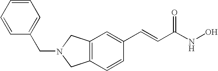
C12=C(C=CC(C=CC(NO)=O)=C1)CN(CC1=CC=CC=C1)C2
